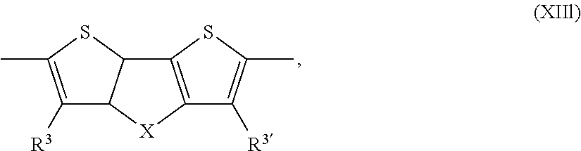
C1([R3])=C(C)SC2C1[X]C1=C2SC(C)=C1[R3]
